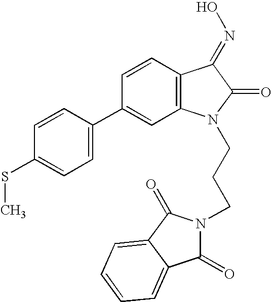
C1=CC(C2=CC3=C(C=C2)C(=NO)C(=O)N3CCCN2C(=O)C3=CC=CC=C3C2=O)=CC=C1SC
